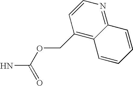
C1(COC(N)=O)=C2C(=NC=C1)C=CC=C2
